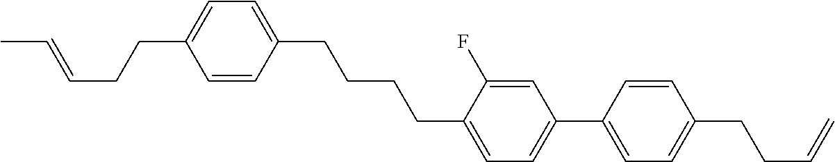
C1=CC(CCCCC2=CC=C(C3=CC=C(CCC=C)C=C3)C=C2F)=CC=C1CCC=CC
